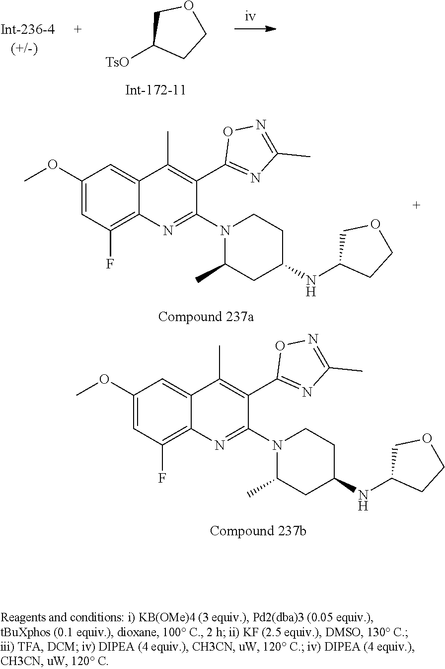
[TsO]C1CCOC1.C1(OC)=CC(F)=C2C(=C1)C(C)=C(C1=NC(C)=NO1)C(N1C(C)CC(NC3CCOC3)CC1)=N2.C1(OC)=CC(F)=C2C(=C1)C(C)=C(C1=NC(C)=NO1)C(N1C(C)CC(NC3CCOC3)CC1)=N2
